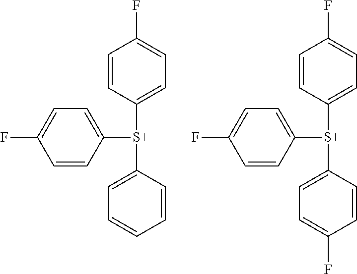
C1=CC([S+](C2=CC=CC=C2)C2=CC=C(F)C=C2)=CC=C1F.C1=CC([S+](C2=CC=C(F)C=C2)C2=CC=C(F)C=C2)=CC=C1F
